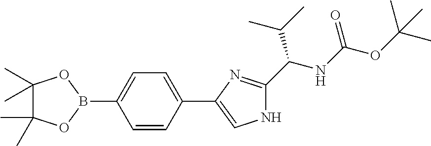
C1=CC(C2=CNC(C(C(C)C)NC(=O)OC(C)(C)C)=N2)=CC=C1B1OC(C)(C)C(C)(C)O1
